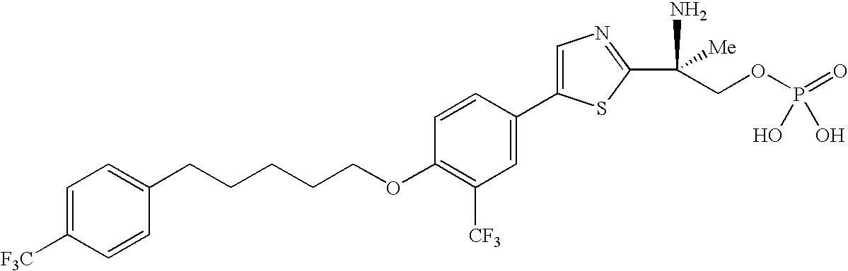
C1=CC(C2=CN=C(C(N)(COP(=O)(O)O)[Me])S2)=CC([CF3])=C1OCCCCCC1=CC=C([F3C])C=C1
